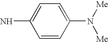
C1=CC(N([Me])[Me])=CC=C1N
